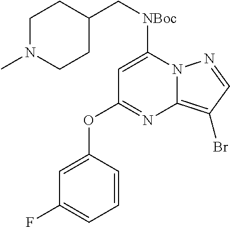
C1=C([NBoc]CC2CCN(C)CC2)N2C(=C(Br)C=N2)N=C1OC1=CC(F)=CC=C1
